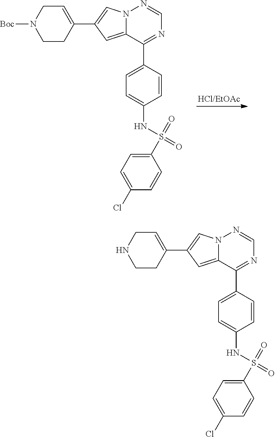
C1(C2=CN3C(=C2)C(C2=CC=C(NS(C4=CC=C(Cl)C=C4)(=O)=O)C=C2)=NC=N3)=CCN([Boc])CC1.C1(C2=CN3C(=C2)C(C2=CC=C(NS(C4=CC=C(Cl)C=C4)(=O)=O)C=C2)=NC=N3)=CCNCC1
